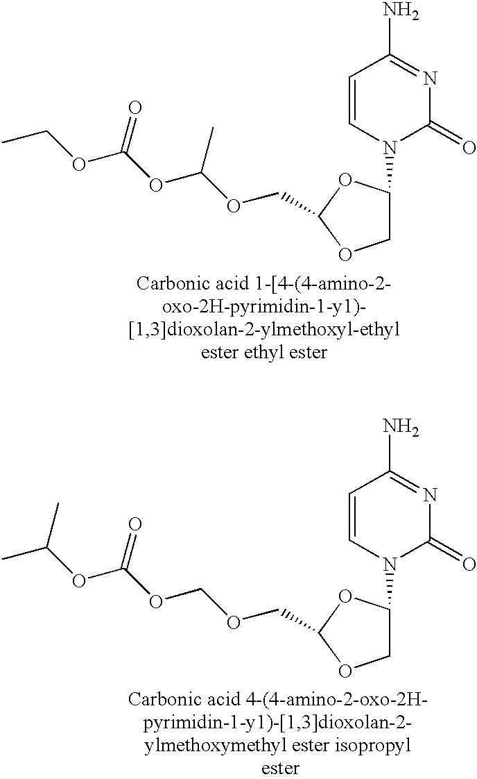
C1=CN(C2COC(COC(OC(OCC)=O)C)O2)C(=O)N=C1N.C1=CN(C2COC(COCOC(OC(C)C)=O)O2)C(=O)N=C1N
